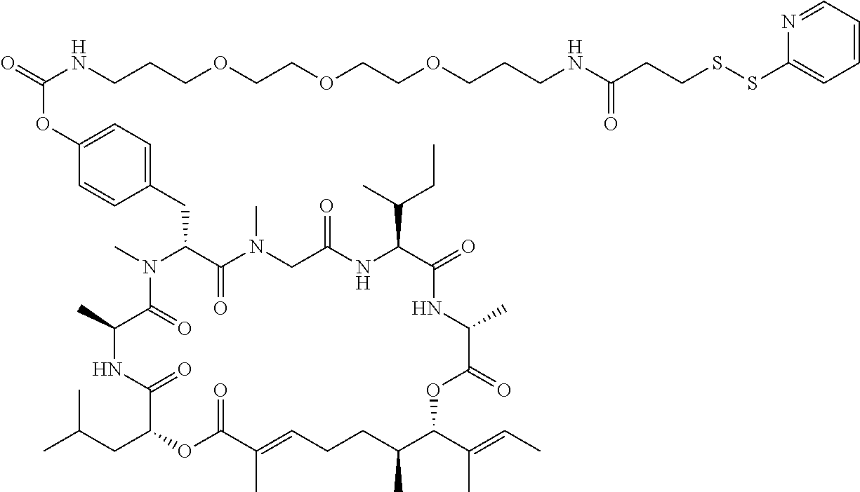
CN1C(CC2=CC=C(OC(=O)NCCCOCCOCCOCCCNC(CCSSC3=CC=CC=N3)=O)C=C2)C(=O)N(C)CC(=O)NC(C(C)CC)C(=O)NC(C)C(=O)OC(C(C)=CC)C(C)CCC=C(C)C(=O)OC(CC(C)C)C(=O)NC(C)C1=O
